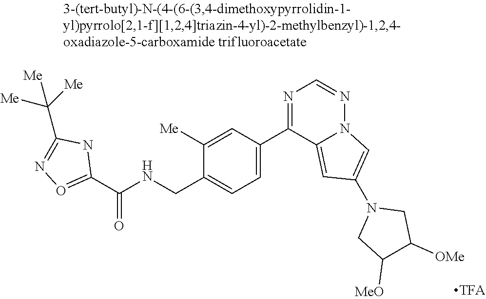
C1(C(NCC2=CC=C(C3=NC=NN4C3=CC(N3CC([MeO])C([OMe])C3)=C4)C=C2[Me])=O)=ON=C(C([Me])([Me])[Me])N1
